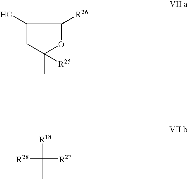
C1(O)CC(C)([R25])OC1[R26].[R18]C([R28])([R27])C
